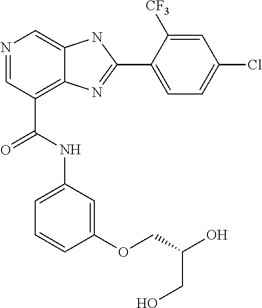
N1=CC(C(NC2=CC=CC(OCC(O)CO)=C2)=O)=C2C(=C1)NC(C1=CC=C(Cl)C=C1[CF3])=N2
